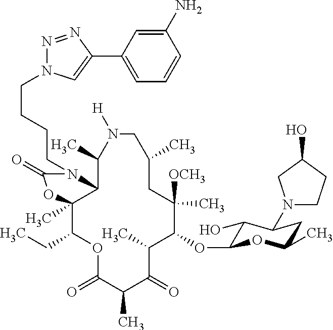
C1(OC2C(O)C(N3CCC(O)C3)CC(C)O2)C([OCH3])(C)CC(C)CN([H])C(C)C2C(C)(C(CC)OC(=O)C(C)C(=O)C1C)OC(=O)N2CCCCN1N=NC(C2=CC=CC(N)=C2)=C1
